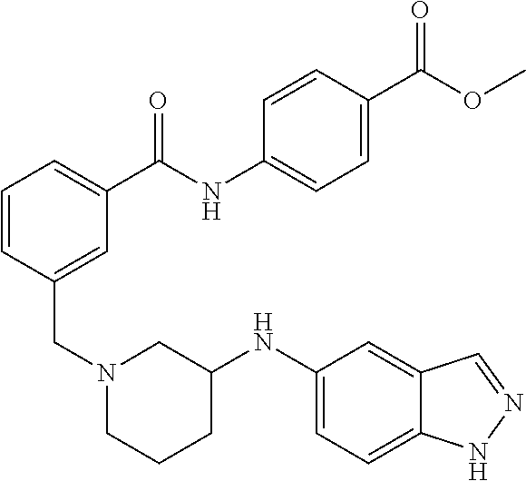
C1=CC(CN2CCCC(NC3=CC=C4C(=C3)C=NN4)C2)=CC(C(NC2=CC=C(C(OC)=O)C=C2)=O)=C1
